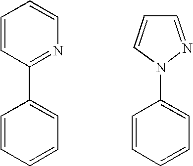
C1=CC(C2=CC=CC=C2)=NC=C1.C1=CC=CC=C1N1N=CC=C1
